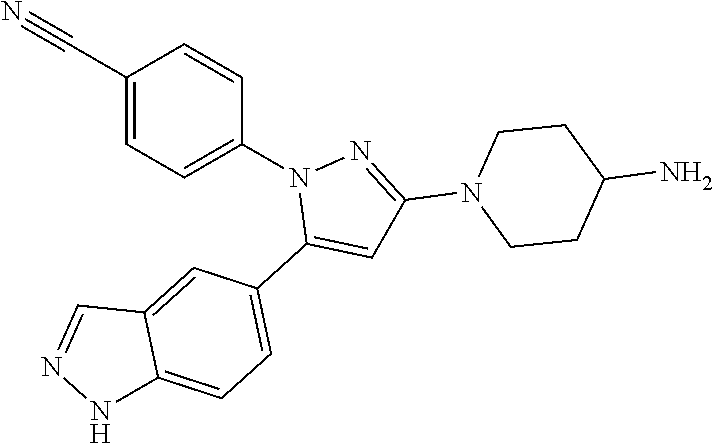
C1(C#N)=CC=C(N2C(C3=CC=C4C(=C3)C=NN4)=CC(N3CCC(N)CC3)=N2)C=C1
